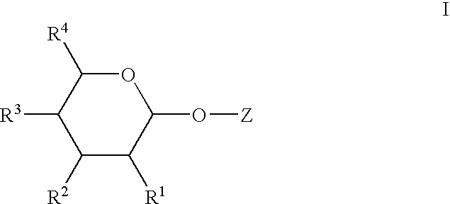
C1([R3])C([R2])C([R1])C(O[Z])OC1[R4]
